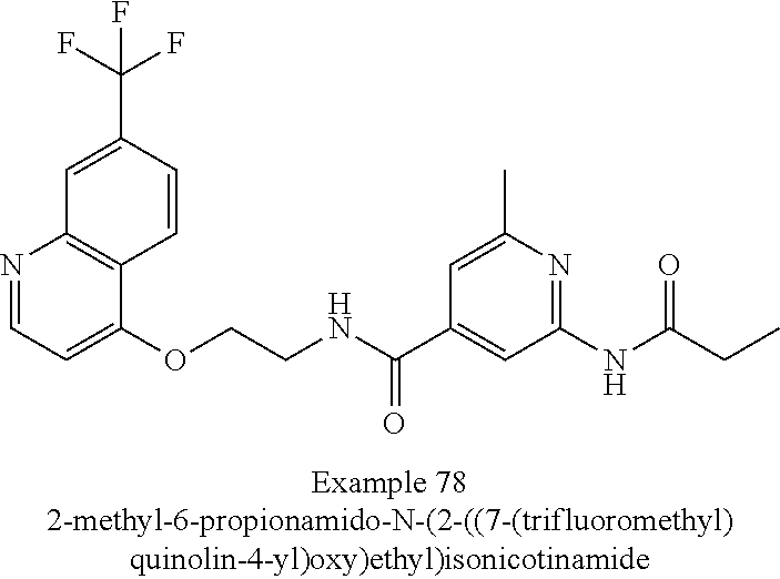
C1=NC2=C(C(OCCNC(C3=CC(NC(=O)CC)=NC(C)=C3)=O)=C1)C=CC(C(F)(F)F)=C2
